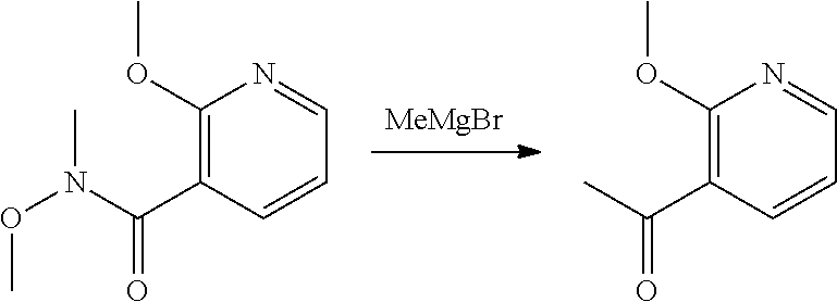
[MeMgBr].C1(OC)=C(C(C)=O)C=CC=N1.C1(OC)=C(C(N(OC)C)=O)C=CC=N1
